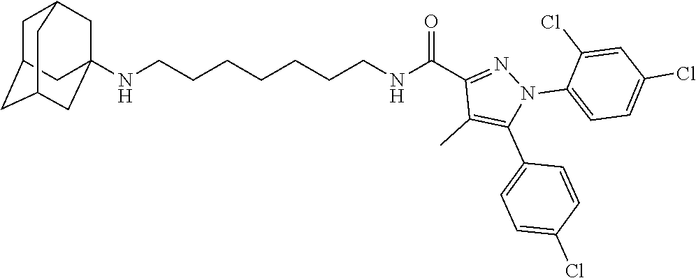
N(CCCCCCCNC(C1=NN(C2=CC=C(Cl)C=C2Cl)C(C2=CC=C(Cl)C=C2)=C1C)=O)C12CC3CC(CC(C1)C3)C2
